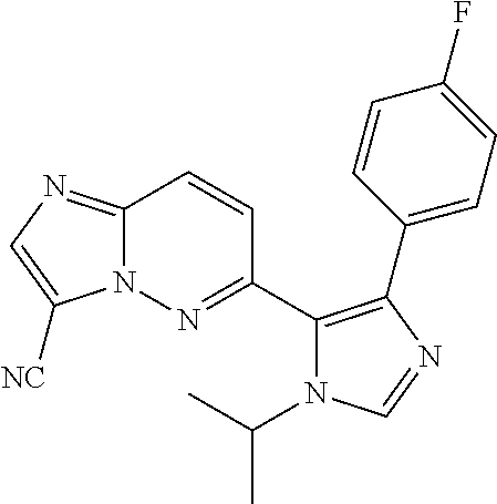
C12=NC=C([NC])N1N=C(C1=C(C3=CC=C(F)C=C3)N=CN1C(C)C)C=C2
